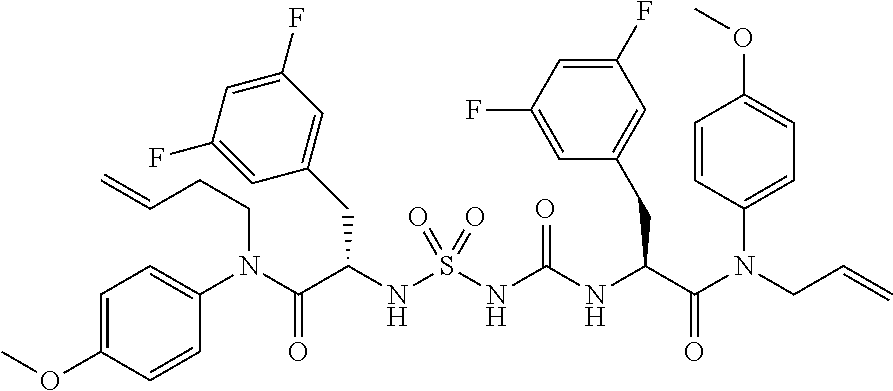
C1(N(C(C(NS(NC(NC(C(N(CC=C)C2=CC=C(OC)C=C2)=O)CC2=CC(F)=CC(F)=C2)=O)(=O)=O)CC2=CC(F)=CC(F)=C2)=O)CCC=C)=CC=C(OC)C=C1
